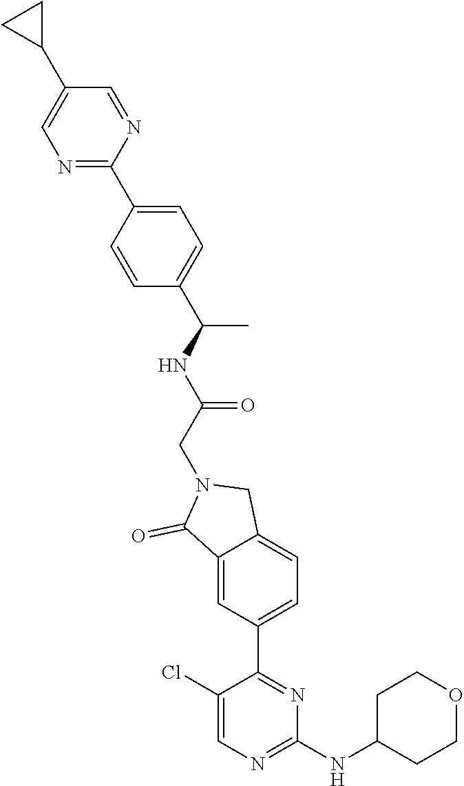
C1(NC2CCOCC2)=NC=C(Cl)C(C2=CC=C3C(=C2)C(=O)N(CC(NC(C)C2=CC=C(C4=NC=C(C5CC5)C=N4)C=C2)=O)C3)=N1
